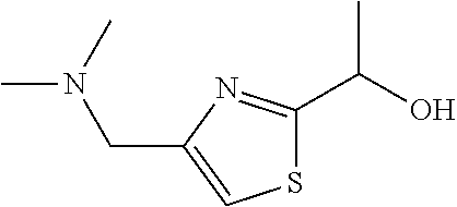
C1(C(O)C)=NC(CN(C)C)=CS1
